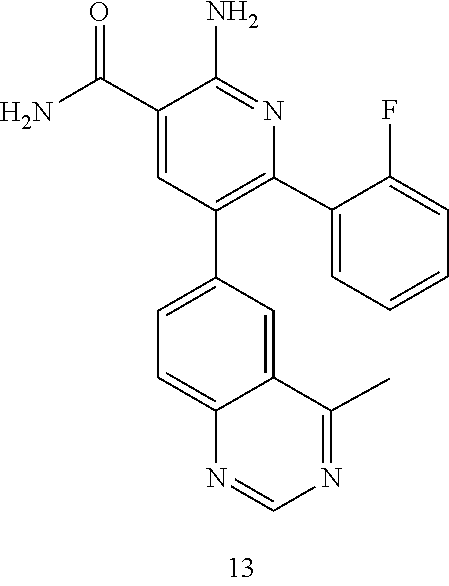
C1(C2=C(C3=CC=C4C(=C3)C(C)=NC=N4)C=C(C(N)=O)C(N)=N2)=CC=CC=C1F
